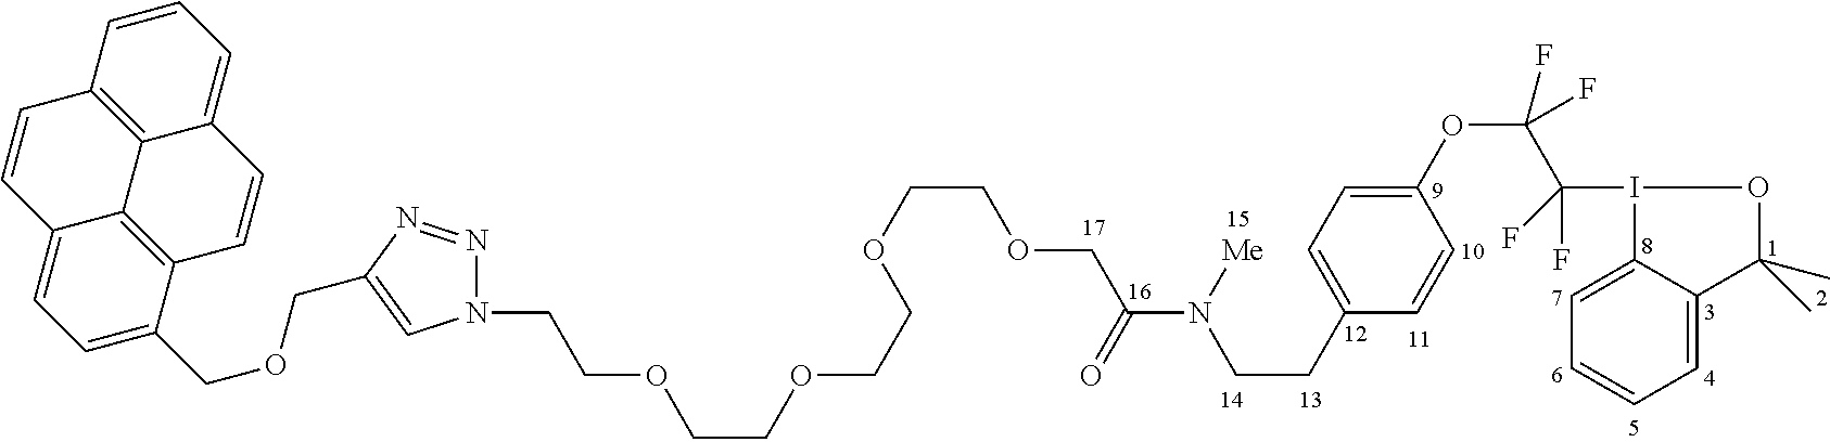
O(CC(=O)N(CCC1=CC=C(OC(C(F)(F)I2C3=CC=CC=C3C(C)(C)O2)(F)F)C=C1)[Me])CCOCCOCCOCCN1N=NC(COCC2=CC=C3C=CC4=C5C(=CC=C4)C=CC2=C53)=C1
